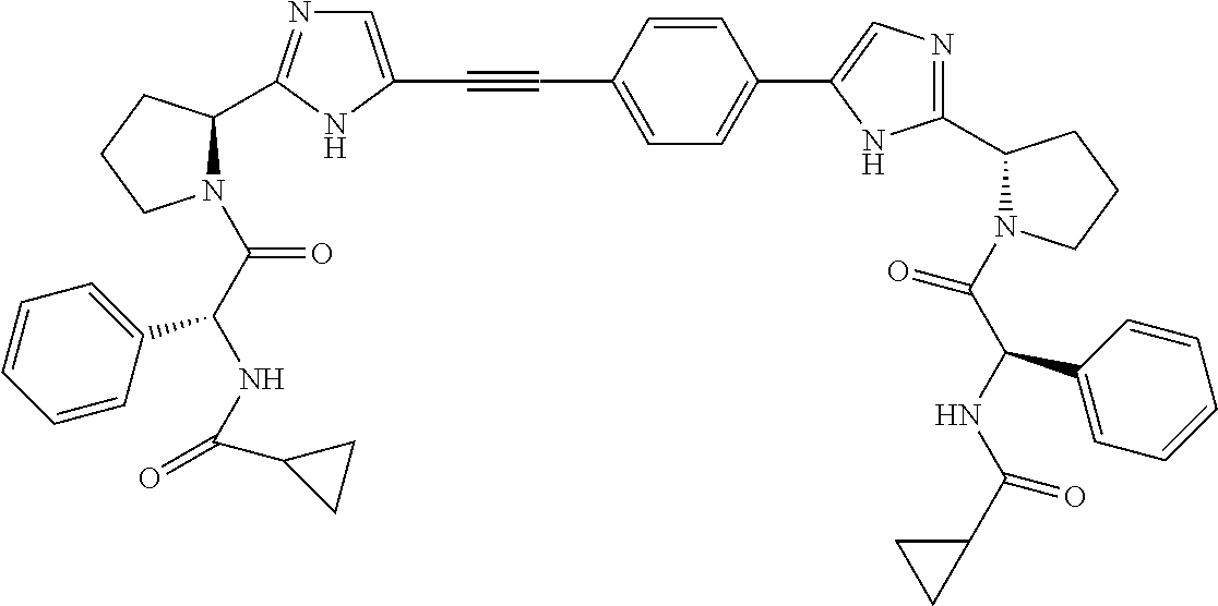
C(#CC1=CC=C(C2=CN=C(C3N(C(C(C4=CC=CC=C4)NC(C4CC4)=O)=O)CCC3)N2)C=C1)C1=CN=C(C2N(C(C(NC(=O)C3CC3)C3=CC=CC=C3)=O)CCC2)N1
